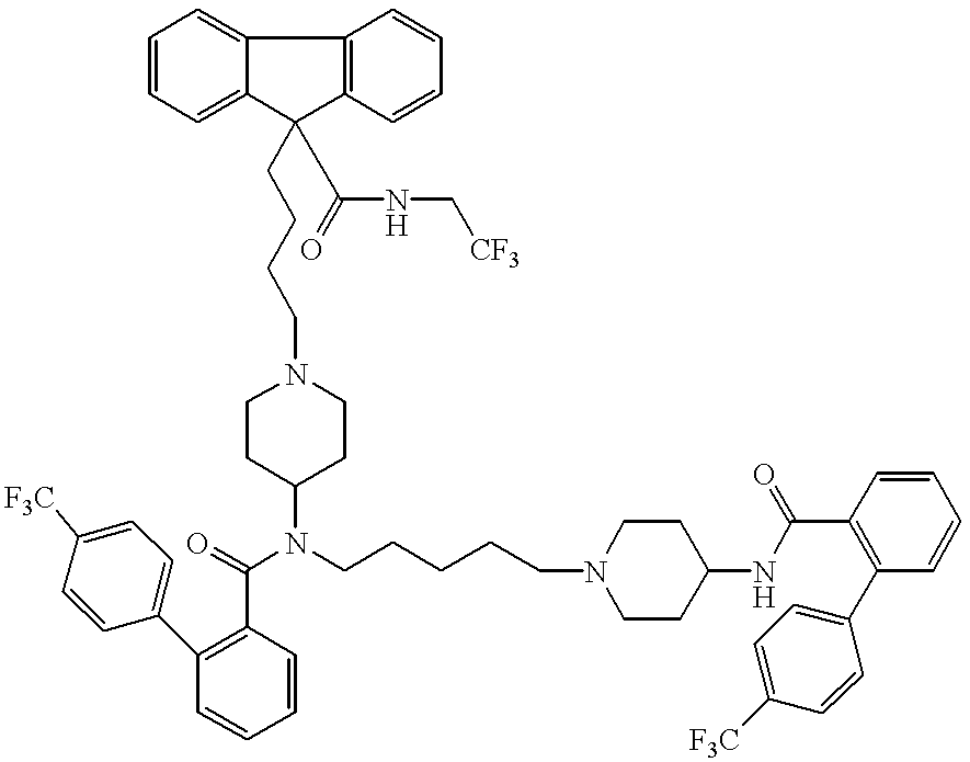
C1=CC=C2C(=C1)C1=C(C2(CCCCN2CCC(N(C(=O)C3=C(C4=CC=C([F3C])C=C4)C=CC=C3)CCCCCN3CCC(NC(C4=C(C5=CC=C([F3C])C=C5)C=CC=C4)=O)CC3)CC2)C(NC[CF3])=O)C=CC=C1
